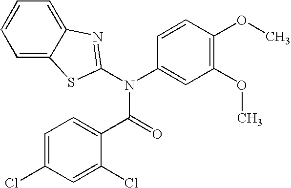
C1=C2C(=CC=C1)N=C(N(C1=CC(OC)=C(OC)C=C1)C(=O)C1=CC=C(Cl)C=C1Cl)S2
